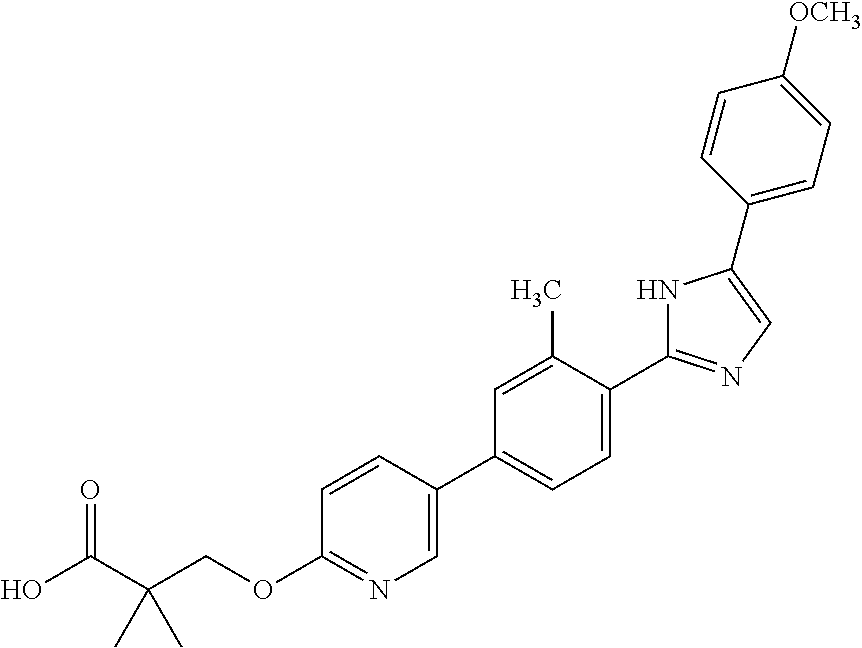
OC(C(COC1=NC=C(C2=CC=C(C3=NC=C(C4=CC=C([OCH3])C=C4)N3)C(C)=C2)C=C1)(C)C)=O
